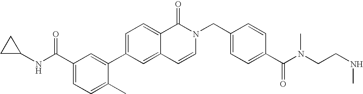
C1=C(C2=CC(C(NC3CC3)=O)=CC=C2C)C=C2C(=C1)C(=O)N(CC1=CC=C(C(N(CCNC)C)=O)C=C1)C=C2
